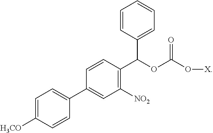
C1=CC(C(OC(O[X])=O)C2=CC=CC=C2)=C([NO2])C=C1C1=CC=C([H3CO])C=C1
